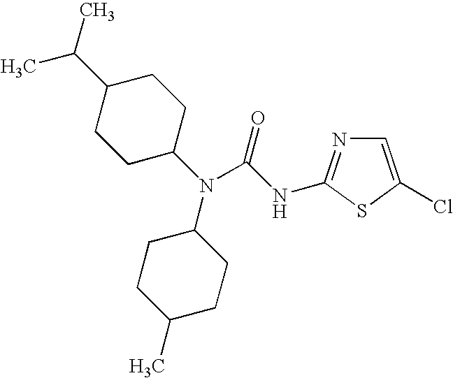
N(C1CCC(C)CC1)(C1CCC(C(C)C)CC1)C(=O)NC1=NC=C(Cl)S1
